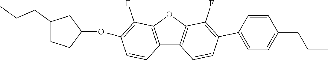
C12=C(OC3=C1C=CC(C1=CC=C(CCC)C=C1)=C3F)C(F)=C(OC1CCC(CCC)C1)C=C2
